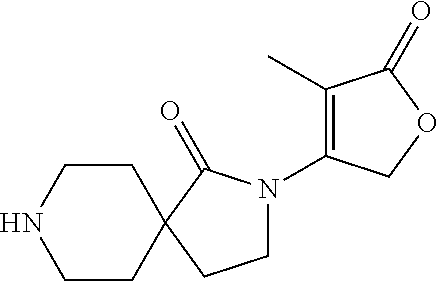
C1CNCCC12CCN(C1=C(C)C(=O)OC1)C2=O
